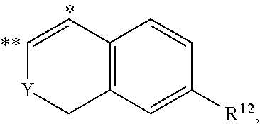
C12=C(C=C([R12])C=C1)C[Y]C=C2
